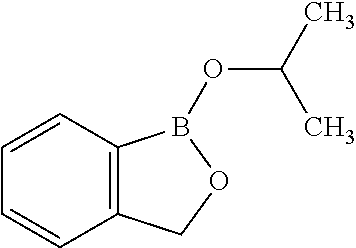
C12=C(C=CC=C1)B(OC(C)C)OC2
